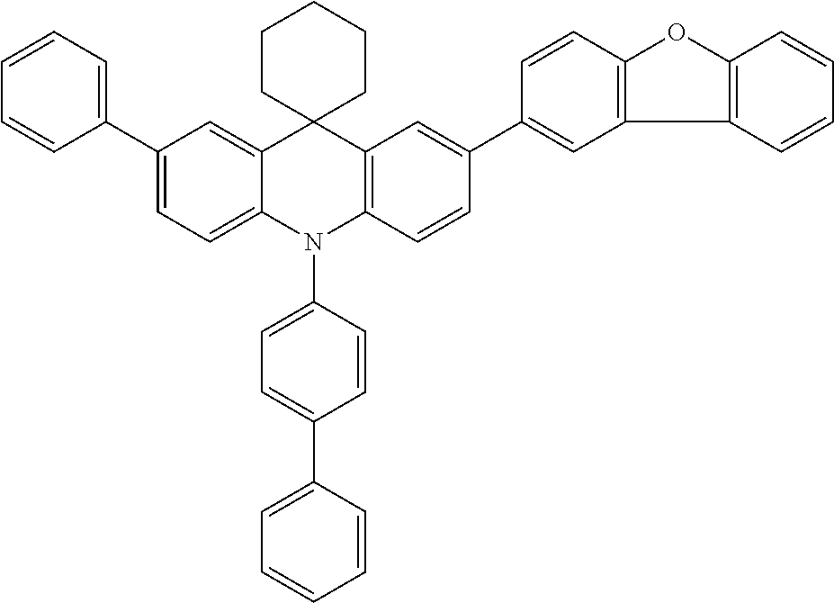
C1(C2=CC=CC=C2)=CC=C2C(=C1)C1(C3=C(N2C2=CC=C(C4=CC=CC=C4)C=C2)C=CC(C2=CC4=C(C=C2)OC2=C4C=CC=C2)=C3)CCCCC1
